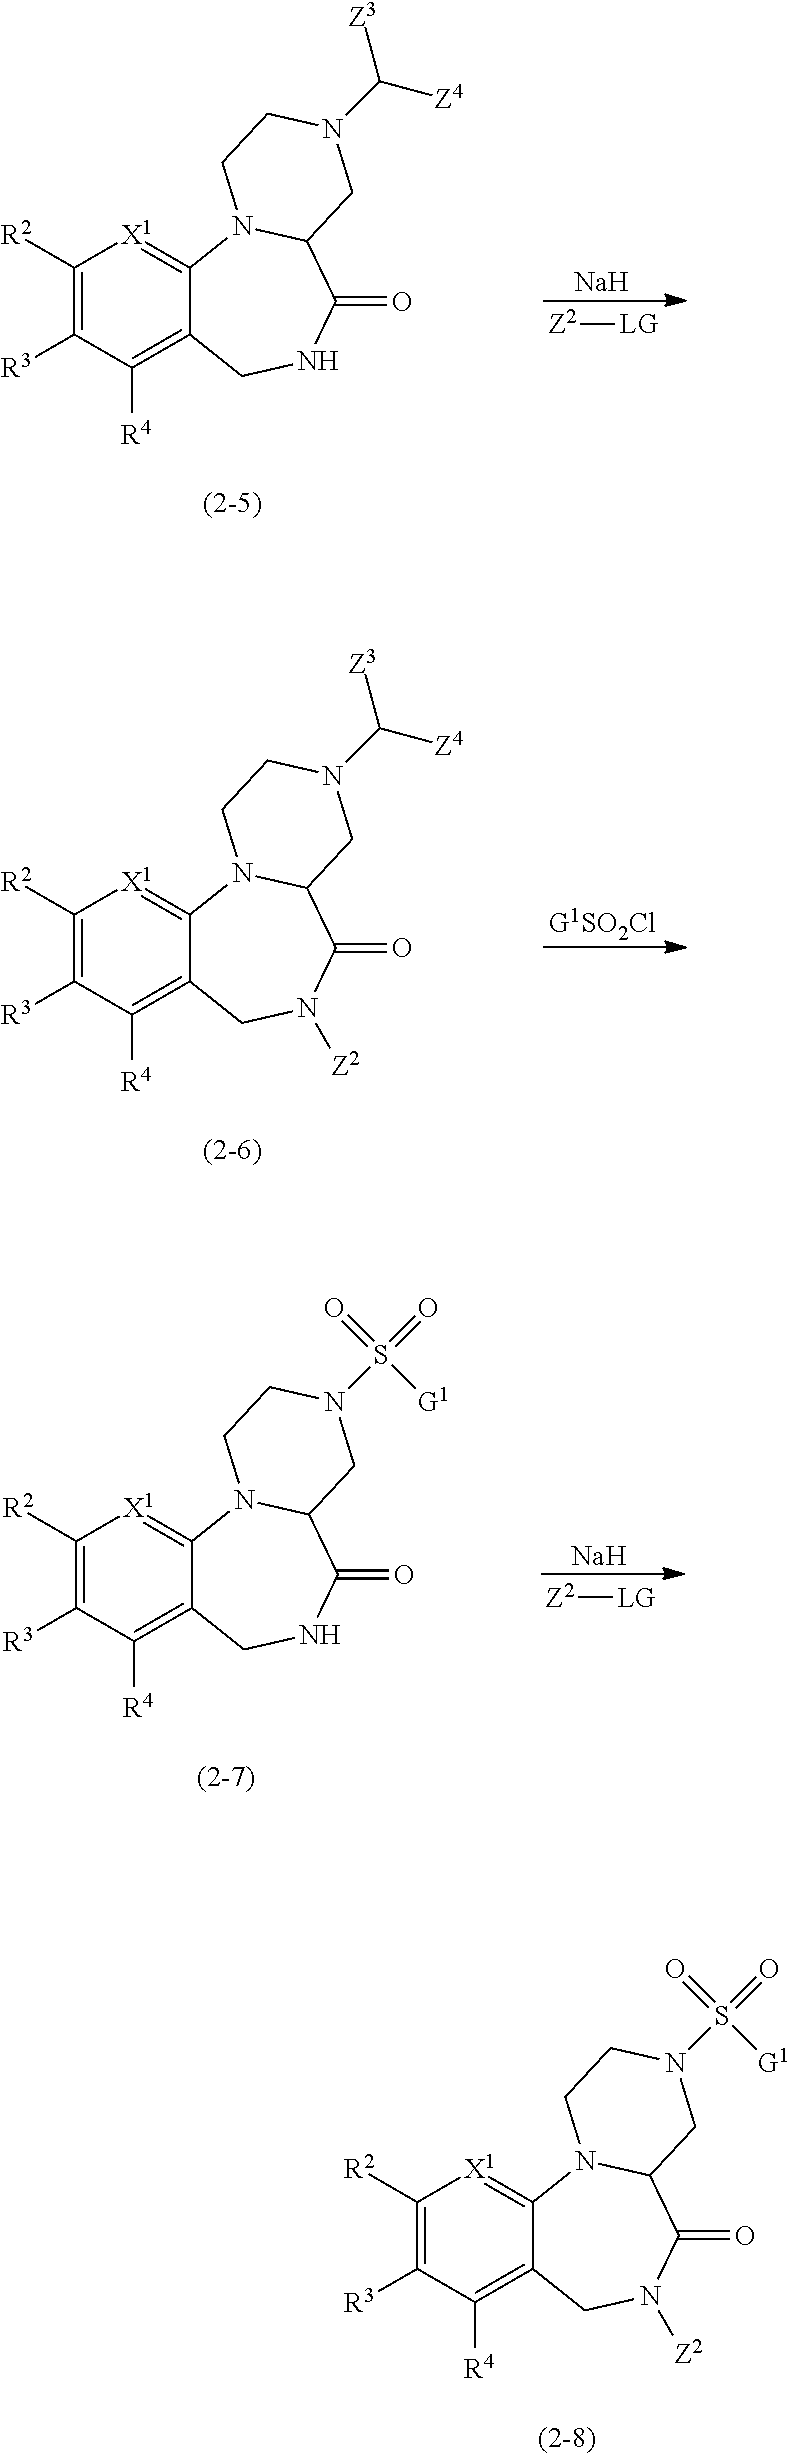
[Na].[Z2][LG].C1([R2])=C([R3])C([R4])=C2C(=[X1]1)N1C(C(=O)NC2)CN(C([Z3])[Z4])CC1.[G1SO2Cl].C1([R2])=C([R3])C([R4])=C2C(=[X1]1)N1C(C(=O)N([Z2])C2)CN(C([Z3])[Z4])CC1.[Na].[Z2][LG].C1([R2])=C([R3])C([R4])=C2C(=[X1]1)N1C(C(=O)NC2)CN(S(=O)([G1])=O)CC1.C1([R2])=C([R3])C([R4])=C2C(=[X1]1)N1C(C(=O)N([Z2])C2)CN(S(=O)([G1])=O)CC1
